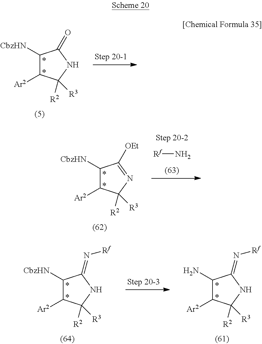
C1([CbzHN])C([Ar2])C([R2])([R3])NC1=O.C1([CbzHN])C([Ar2])C([R2])([R3])N=C1[OEt].[Rf]N.C1(N)C([Ar2])C([R2])([R3])NC1=N[Rf].C1([CbzHN])C([Ar2])C([R2])([R3])NC1=N[Rf]
